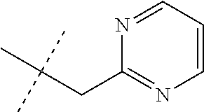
C1(CC(C)(C)C)=NC=CC=N1
